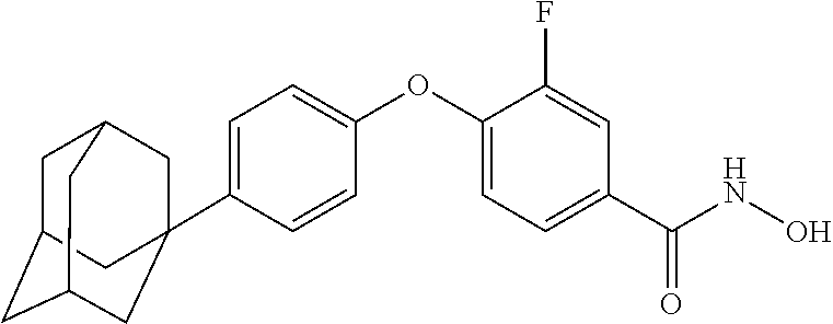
C1=C(C23CC4CC(CC(C2)C4)C3)C=CC(OC2=CC=C(C(NO)=O)C=C2F)=C1
